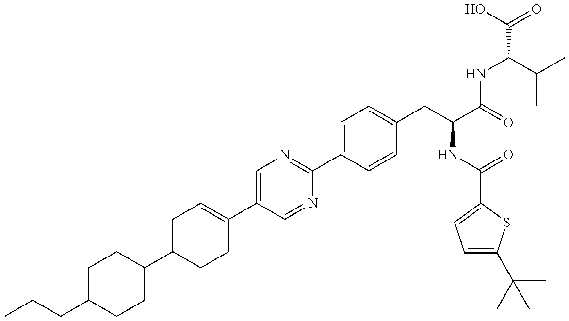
C1(C2CCC(C3=CN=C(C4=CC=C(CC(NC(=O)C5=CC=C(C(C)(C)C)S5)C(NC(C(C)C)C(=O)O)=O)C=C4)N=C3)=CC2)CCC(CCC)CC1
